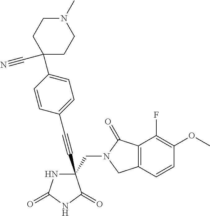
C(#CC1(CN2C(=O)C3=C(C2)C=CC(OC)=C3F)NC(=O)NC1=O)C1=CC=C(C2(C#N)CCN(C)CC2)C=C1
